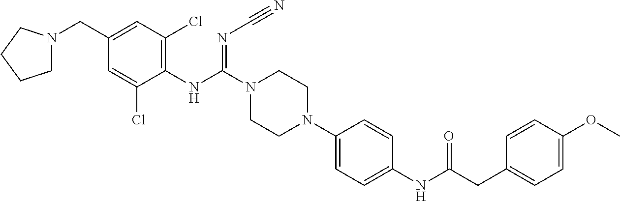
C1N(CC2=CC(Cl)=C(NC(N3CCN(C4=CC=C(NC(=O)CC5=CC=C(OC)C=C5)C=C4)CC3)=NC#N)C(Cl)=C2)CCC1
